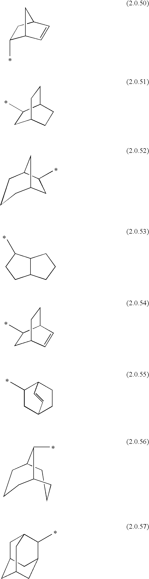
C1(C)C2C=CC(C1)C2.C1C(C)C2CCC1CC2.C12CC(C)C(C1)CCC2.C12C(C(C)CC1)CCC2.C1C(C)C2CCC1C=C2.C1(C)CC2CCC1C=C2.C1C2C(C)C(CCC2)CC1.C1C2CC3CC(C(C)C1C3)C2
